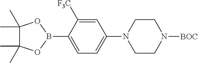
C1=C(B2OC(C)(C)C(C)(C)O2)C([F3C])=CC(N2CCN([BOC])CC2)=C1
